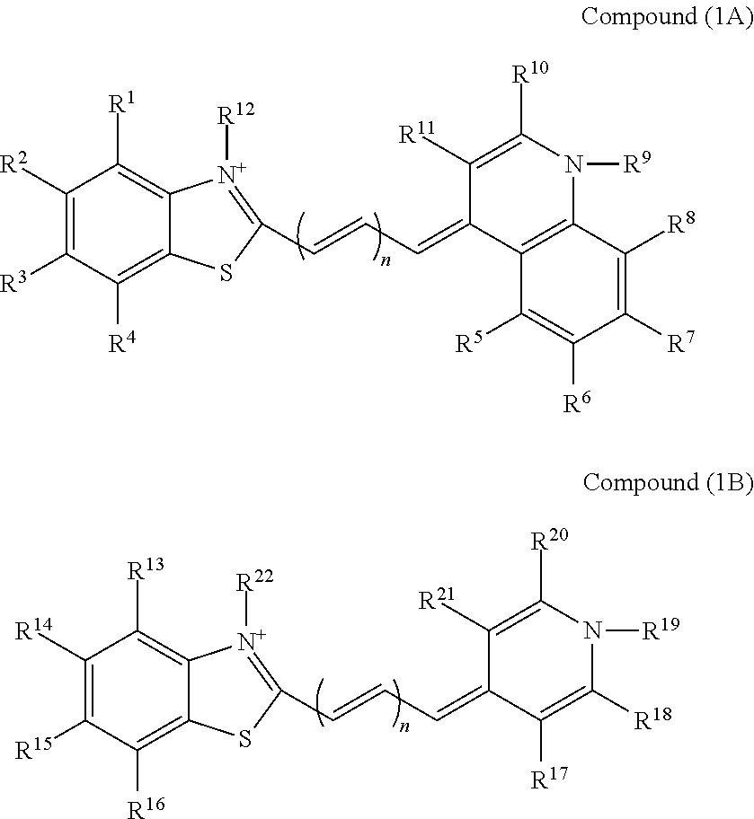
C1([R2])=C([R3])C([R4])=C2C(=C1[R1])[N+]([R12])=C(C=CC=C1C3=C(N([R9])C([R10])=C1[R11])C([R8])=C([R7])C([R6])=C3[R5])S2.C1([R14])=C([R15])C([R16])=C2C(=C1[R13])[N+]([R22])=C(C=CC=C1C([R17])=C([R18])N([R19])C([R20])=C1[R21])S2
